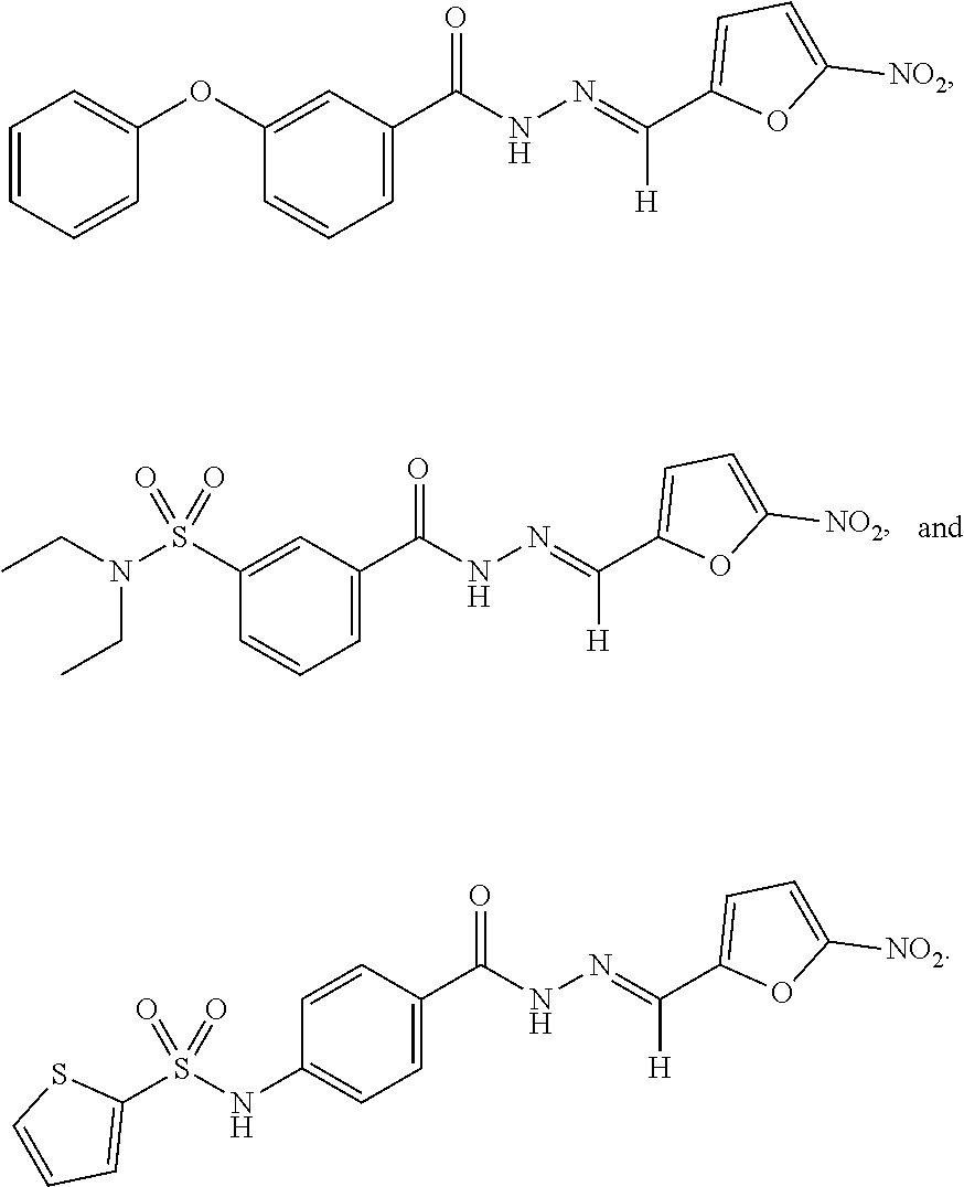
C1(C(NN=C(C2=CC=C([NO2])O2)[H])=O)=CC=CC(S(N(CC)CC)(=O)=O)=C1.C1(C(NN=C(C2=CC=C([NO2])O2)[H])=O)=CC=CC(OC2=CC=CC=C2)=C1.C1(C(NN=C(C2=CC=C([NO2])O2)[H])=O)=CC=C(NS(C2=CC=CS2)(=O)=O)C=C1
